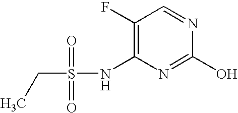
C1(F)=C(NS(CC)(=O)=O)N=C(O)N=C1
